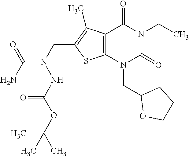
C12=C(N(CC3OCCC3)C(=O)N(CC)C1=O)SC(CN(C(N)=O)NC(OC(C)(C)C)=O)=C2C
